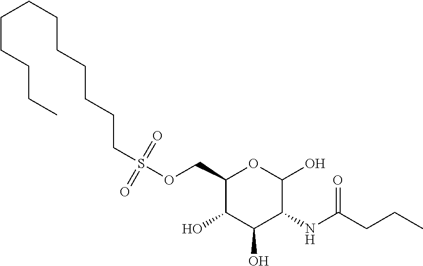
O(CC1C(O)C(O)C(NC(CCC)=O)C(O)O1)S(CCCCCCCCCCCC)(=O)=O
